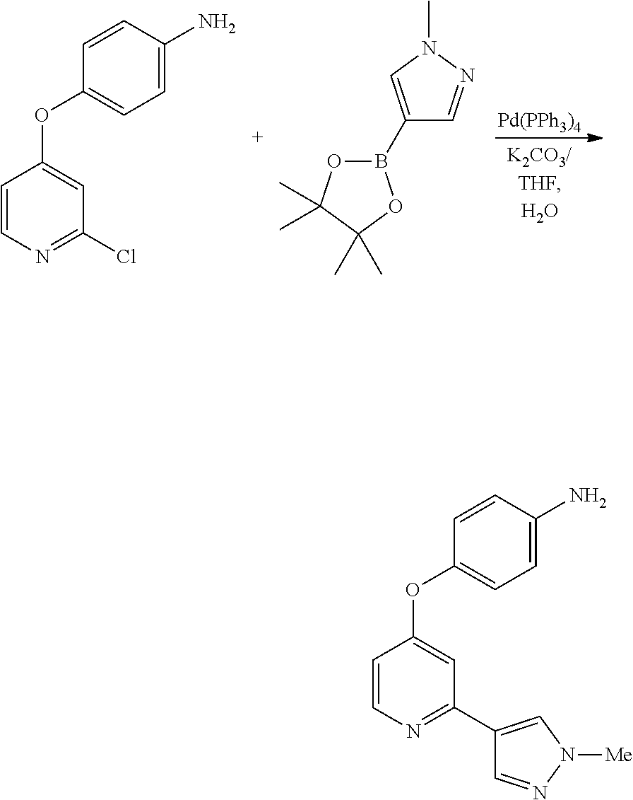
C1=CN=C(Cl)C=C1OC1=CC=C(N)C=C1.B1(C2=CN(C)N=C2)OC(C)(C)C(C)(C)O1.[Pd(PPh3)4].C1=CN=C(C2=CN([Me])N=C2)C=C1OC1=CC=C(N)C=C1
